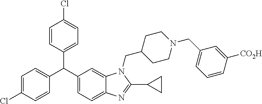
C1=C(Cl)C=CC(C(C2=CC=C3C(=C2)N(CC2CCN(CC4=CC=CC([CO2H])=C4)CC2)C(C2CC2)=N3)C2=CC=C(Cl)C=C2)=C1
